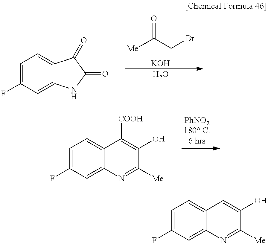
[Me]C(CBr)=O.[KOH].C1=C(F)C=C2C(=C1)C(=O)C(=O)N2.O.C1=C(F)C=C2C(=C1)C([COOH])=C(O)C([Me])=N2.C1=C(F)C=C2C(=C1)C=C(O)C([Me])=N2
